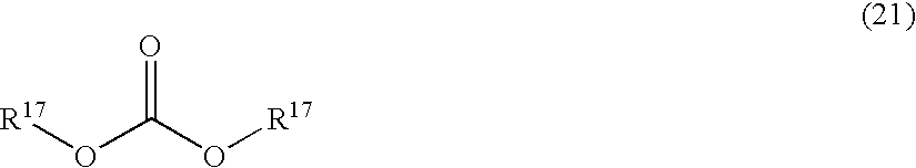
[R17]OC(O[R17])=O
